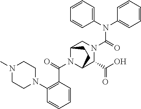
N(C(=O)N1CC2N(C(C3=C(N4CCN(C)CC4)C=CC=C3)=O)C(C1C(O)=O)CC2)(C1=CC=CC=C1)C1=CC=CC=C1
